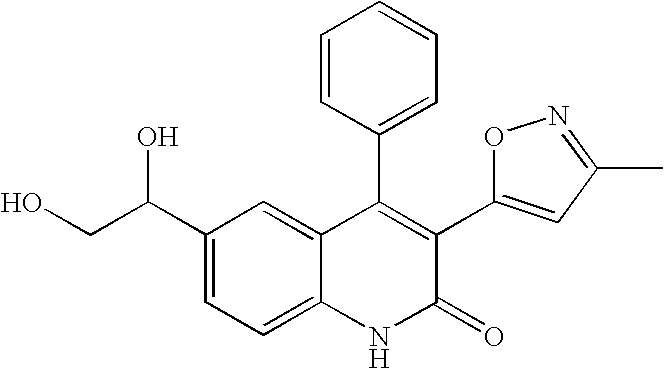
C1(C(CO)O)=CC=C2C(=C1)C(C1=CC=CC=C1)=C(C1=CC(C)=NO1)C(=O)N2
